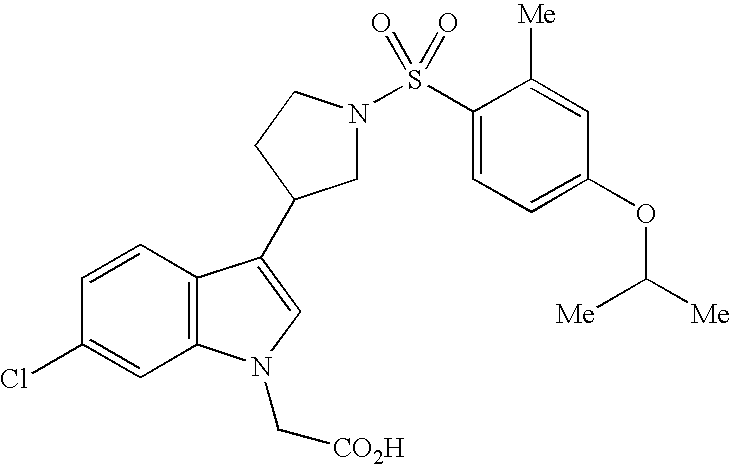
C1=CC2=C(C=C1Cl)N(C[CO2H])C=C2C1CN(S(C2=CC=C(OC([Me])[Me])C=C2[Me])(=O)=O)CC1
